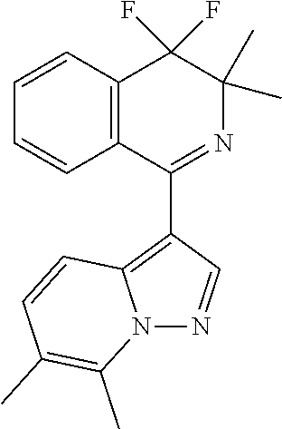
C1=CC2=C(C=C1)C(F)(F)C(C)(C)N=C2C1=C2N(N=C1)C(C)=C(C)C=C2
